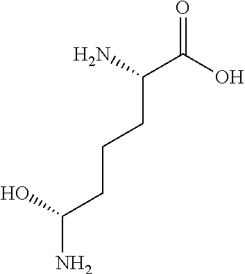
O=C(O)C(N)CCCC(N)O
